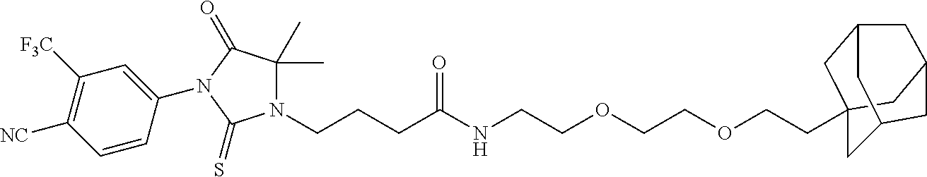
C(OCCOCCC12CC3CC(C1)CC(C2)C3)CNC(CCCN1C(C)(C)C(=O)N(C2=CC([F3C])=C([NC])C=C2)C1=S)=O
